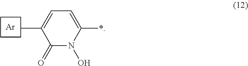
C1CCC1.[Ar].C1=CC=C(*)N(O)C1=O
